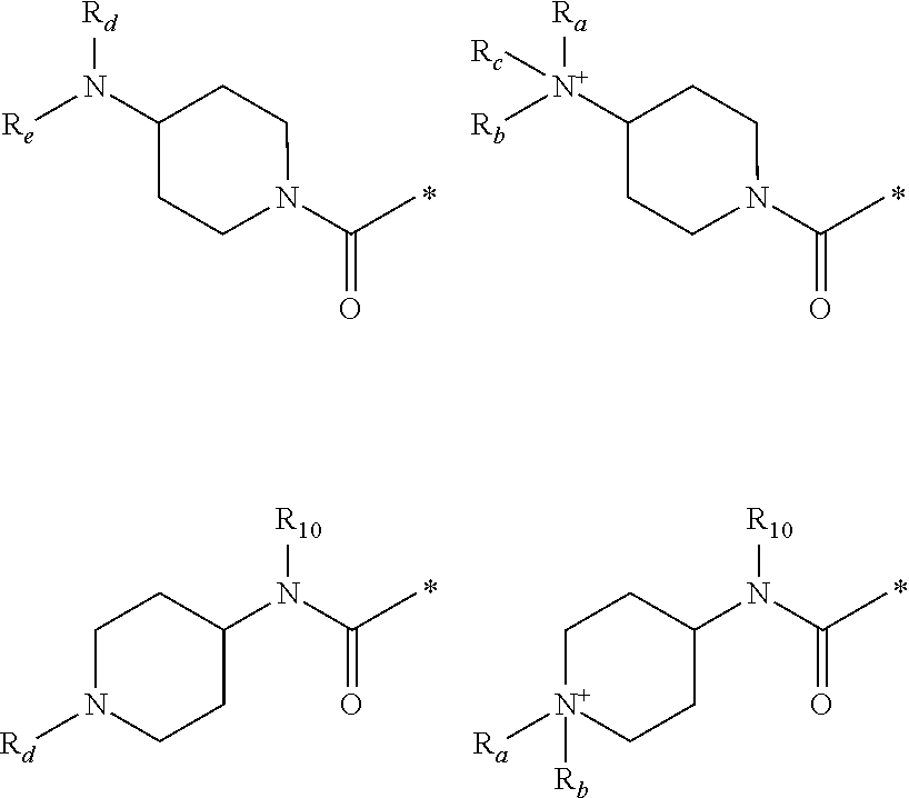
N1(C(C)=O)CCC(N([Re])[Rd])CC1.N1(C(C)=O)CCC([N+]([Rb])([Ra])[Rc])CC1.C1C(N(C(C)=O)[R10])CCN([Rd])C1.C1C(N(C(C)=O)[R10])CC[N+]([Ra])([Rb])C1
